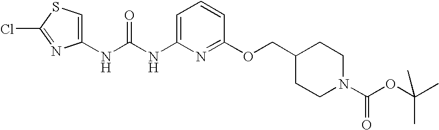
N(C(NC1=CC=CC(OCC2CCN(C(OC(C)(C)C)=O)CC2)=N1)=O)C1=CSC(Cl)=N1
